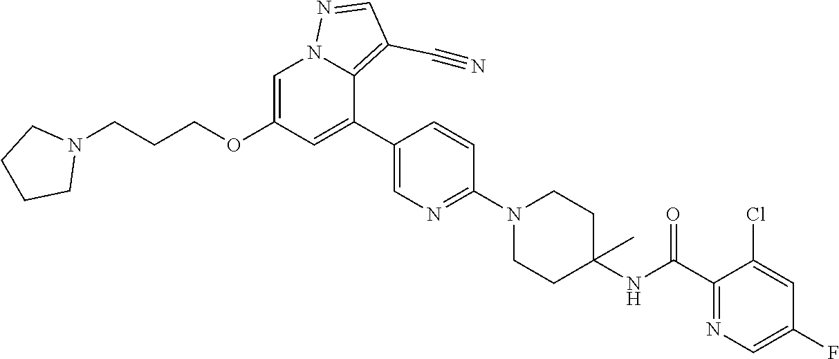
C1=C(OCCCN2CCCC2)C=C(C2=CN=C(N3CCC(NC(C4=NC=C(F)C=C4Cl)=O)(C)CC3)C=C2)C2=C(C#N)C=NN12
